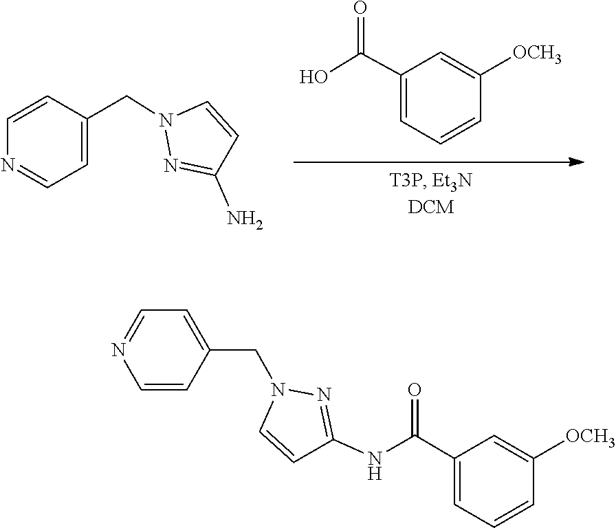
C1=C([OCH3])C=CC=C1C(O)=O.N1(CC2=CC=NC=C2)N=C(N)C=C1.N1(CC2=CC=NC=C2)N=C(NC(C2=CC=CC([OCH3])=C2)=O)C=C1
